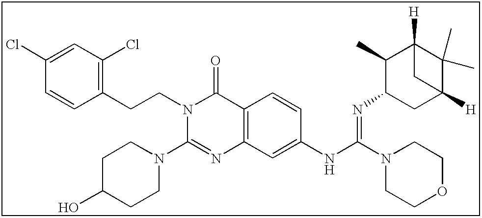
C1(Cl)=CC(Cl)=C(CCN2C(N3CCC(O)CC3)=NC3=C(C2=O)C=CC(NC(=NC2CC4([H])C(C)(C)C([H])(C2C)C4)N2CCOCC2)=C3)C=C1
